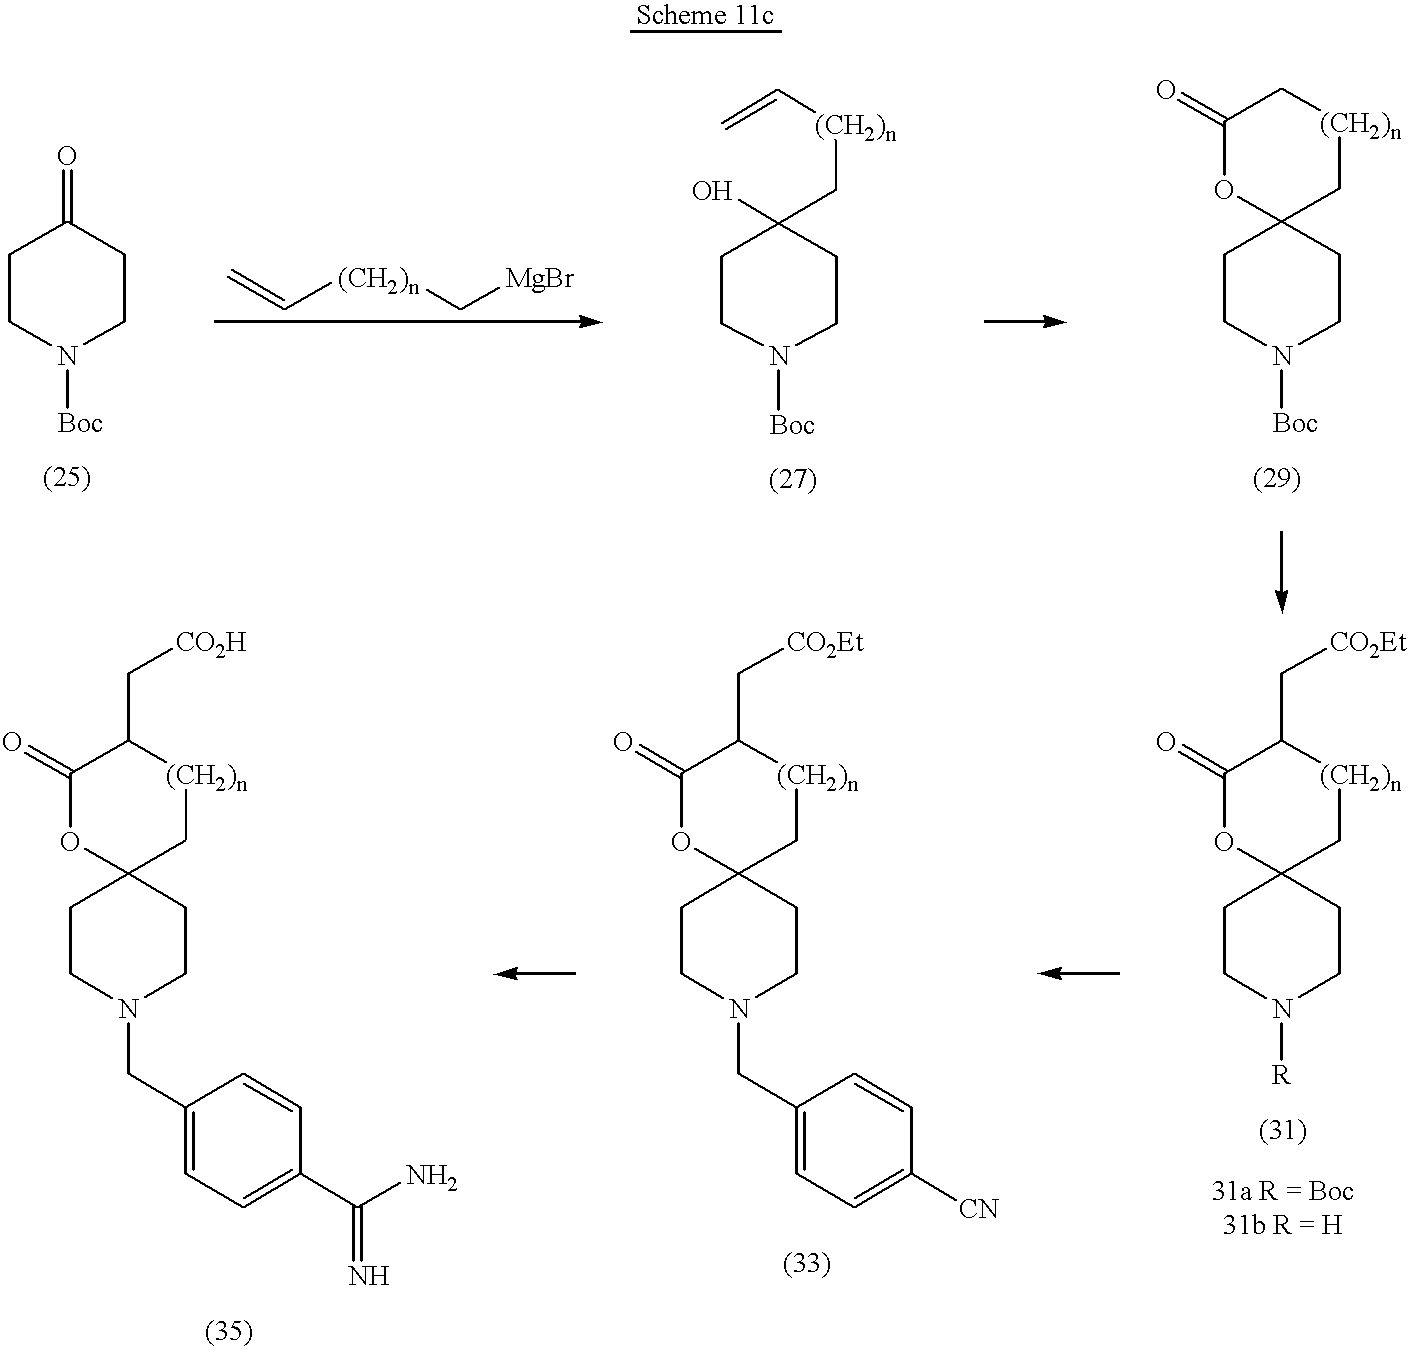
C1CN([Boc])CCC1=O.C=C[(CH2)n]C[MgBr].C1CN([Boc])CCC1(O)C[(CH2)n]C=C.C1CN([Boc])CCC12C[(CH2)n]CC(=O)O2.C1(=O)OC2(C[(CH2)n]C1C[CO2H])CCN(CC1=CC=C(C(N)=N)C=C1)CC2.C1(=O)OC2(C[(CH2)n]C1C[CO2Et])CCN(CC1=CC=C([CN])C=C1)CC2.C1(=O)OC2(C[(CH2)n]C1C[CO2Et])CCN([R])CC2
